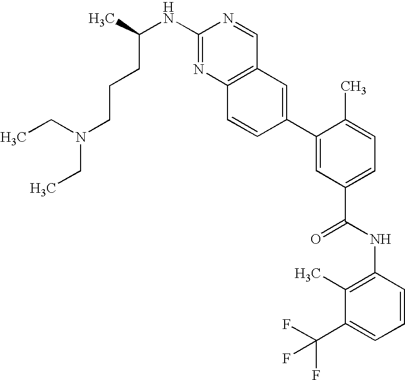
C1(NC(C)CCCN(CC)CC)=NC2=C(C=N1)C=C(C1=CC(C(NC3=C(C)C(C(F)(F)F)=CC=C3)=O)=CC=C1C)C=C2
